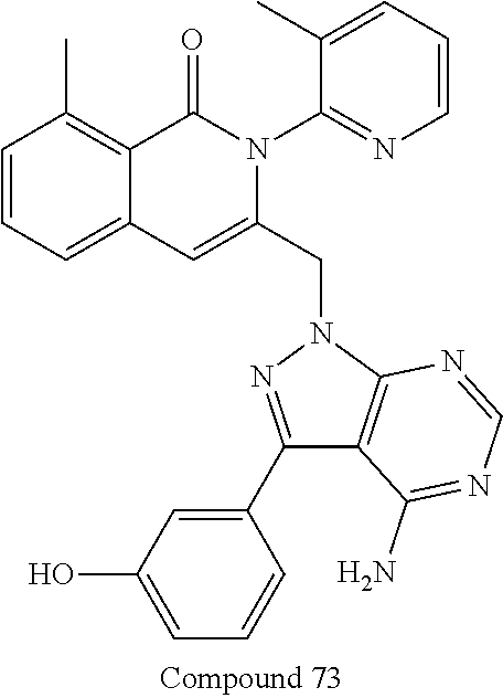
C1=CC=C2C(=C1C)C(=O)N(C1=NC=CC=C1C)C(CN1N=C(C3=CC(O)=CC=C3)C3=C1N=CN=C3N)=C2
